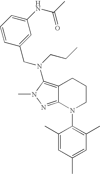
C12=NN(C)C(N(CCC)CC3=CC(NC(C)=O)=CC=C3)=C1CCCN2C1=C(C)C=C(C)C=C1C
